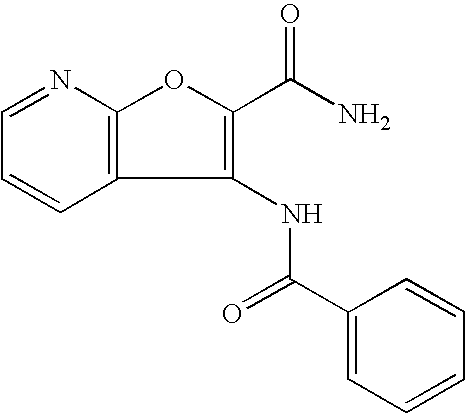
C12=C(N=CC=C1)OC(C(N)=O)=C2NC(=O)C1=CC=CC=C1
